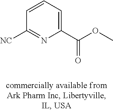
[NC]C1=NC(C(OC)=O)=CC=C1
